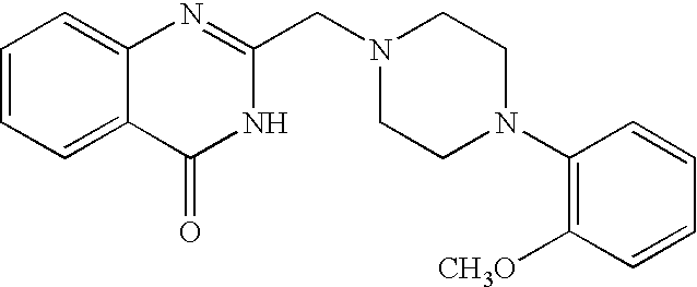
C1=CC=C2C(=C1)N=C(CN1CCN(C3=C([CH3O])C=CC=C3)CC1)NC2=O
